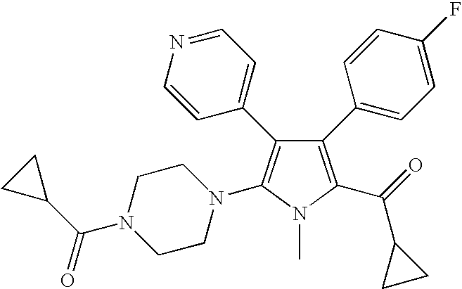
C1(C2=CC=C(F)C=C2)=C(C(=O)C2CC2)N(C)C(N2CCN(C(=O)C3CC3)CC2)=C1C1=CC=NC=C1
